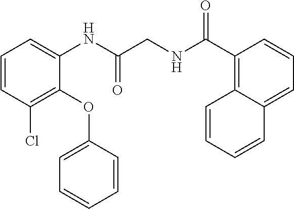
C1=CC(Cl)=C(OC2=CC=CC=C2)C(NC(CNC(C2=C3C(=CC=C2)C=CC=C3)=O)=O)=C1
